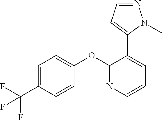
C1=C(C(F)(F)F)C=CC(OC2=NC=CC=C2C2=CC=NN2C)=C1
